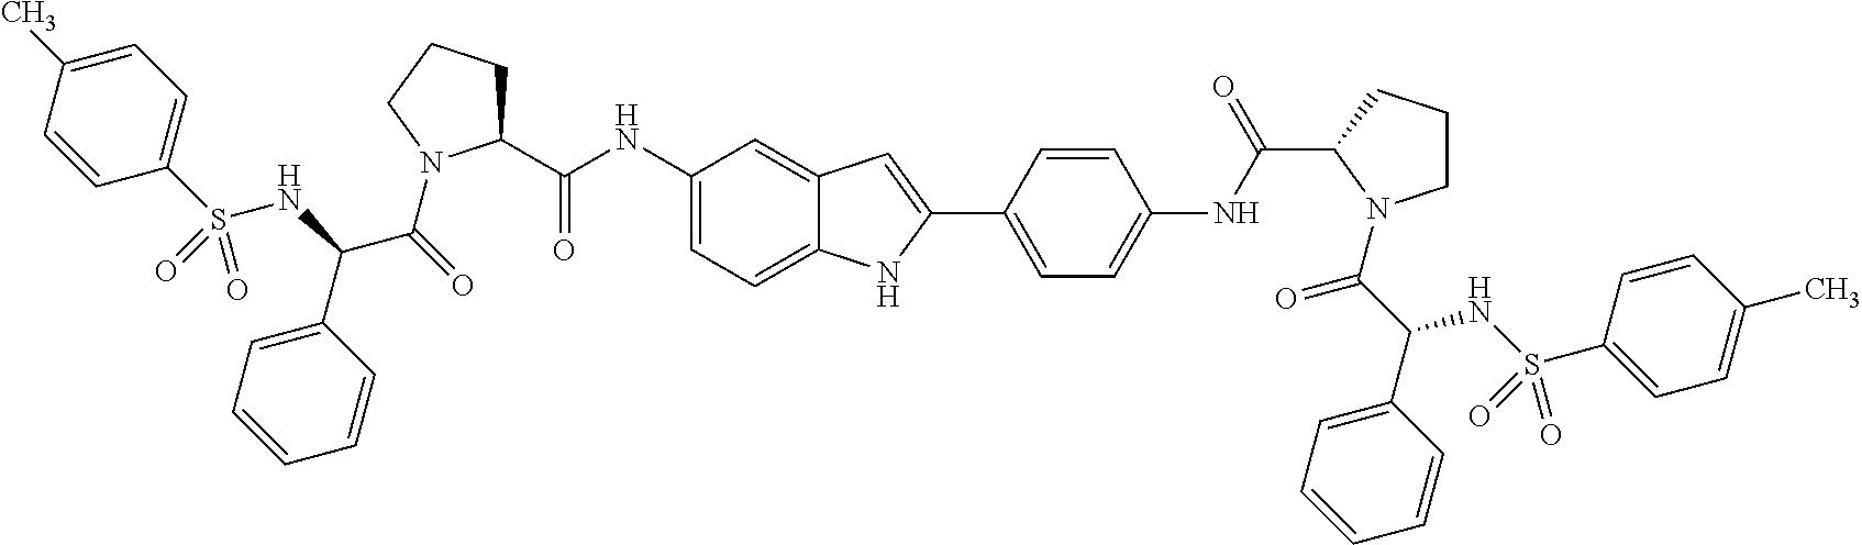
C(C(=O)N1C(C(=O)NC2=CC=C3C(=C2)C=C(C2=CC=C(NC(=O)C4CCCN4C(=O)C(C4=CC=CC=C4)NS(C4=CC=C(C)C=C4)(=O)=O)C=C2)N3)CCC1)(C1=CC=CC=C1)NS(C1=CC=C(C)C=C1)(=O)=O
